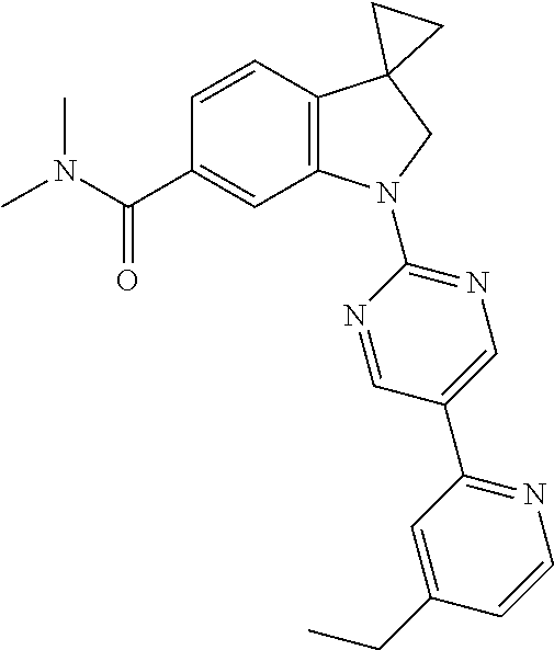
C1=C(CC)C=CN=C1C1=CN=C(N2C3=C(C=CC(C(N(C)C)=O)=C3)C3(C2)CC3)N=C1
